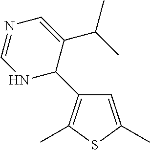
C1=C(C)SC(C)=C1C1C(C(C)C)=CN=CN1
